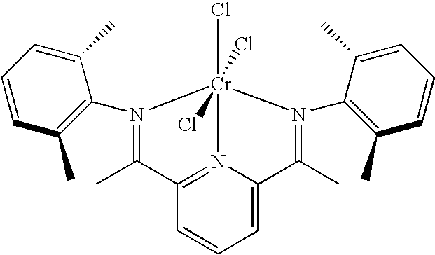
C1=CC=C2N3=C1C(C)=N(C1=C(C)C=CC=C1C)[Cr]3(Cl)(Cl)(Cl)N(C1=C(C)C=CC=C1C)=C2C
